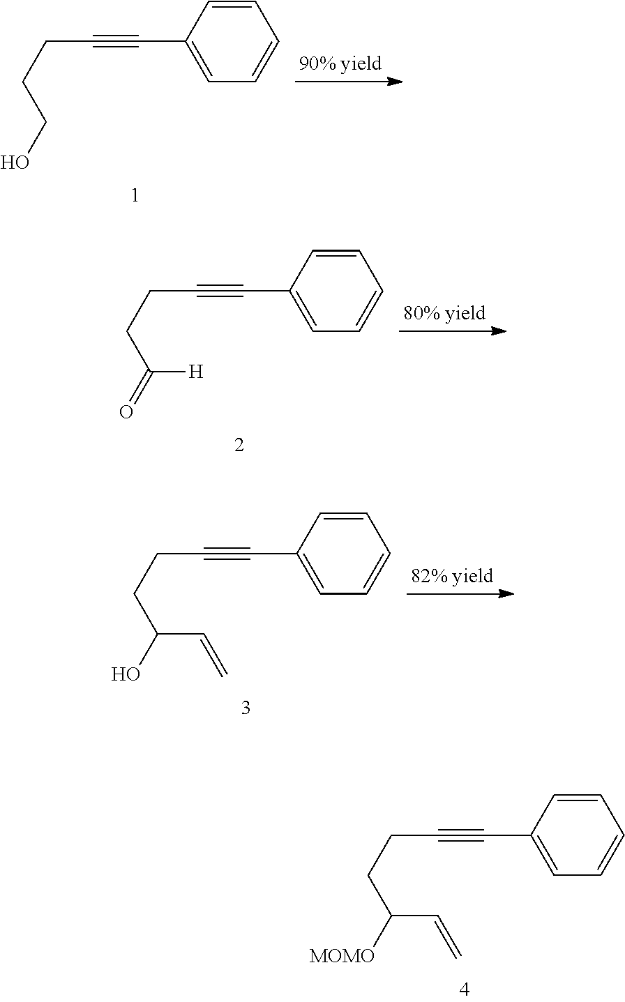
C1=CC(C#CCCCO)=CC=C1.C1=CC(C#CCCC(=O)[H])=CC=C1.C1=CC(C#CCCC(O)C=C)=CC=C1.C1=CC(C#CCCC([MOMO])C=C)=CC=C1
